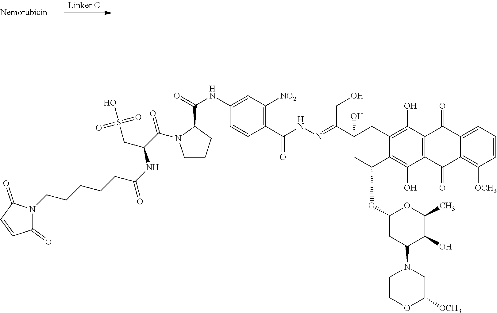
C1(=O)N(CCCCCC(NC(C(=O)N2CCCC2C(NC2=CC([NO2])=C(C(NN=C(C3(O)CC(OC4CC(N5CCOC([OCH3])C5)C(O)C(C)O4)C4=C(O)C5=C(C(O)=C4C3)C(=O)C3=CC=CC([OCH3])=C3C5=O)CO)=O)C=C2)=O)CS(O)(=O)=O)=O)C(=O)C=C1
